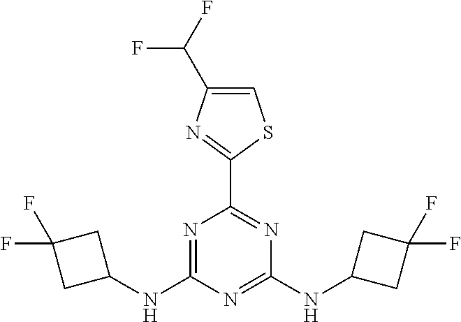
N1=C(NC2CC(F)(F)C2)N=C(NC2CC(F)(F)C2)N=C1C1=NC(C(F)F)=CS1
